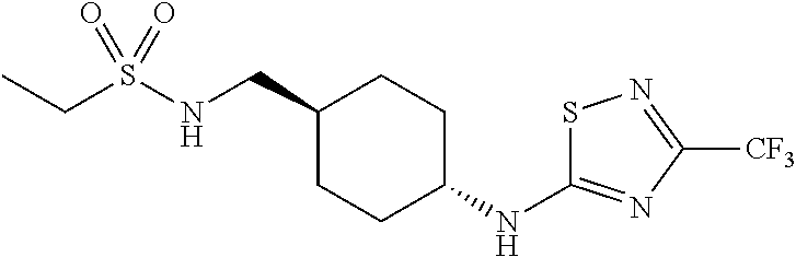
C(S(NCC1CCC(NC2=NC([CF3])=NS2)CC1)(=O)=O)C
